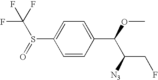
C1(S(=O)C(F)(F)F)=CC=C(C(OC)C([N3])CF)C=C1
